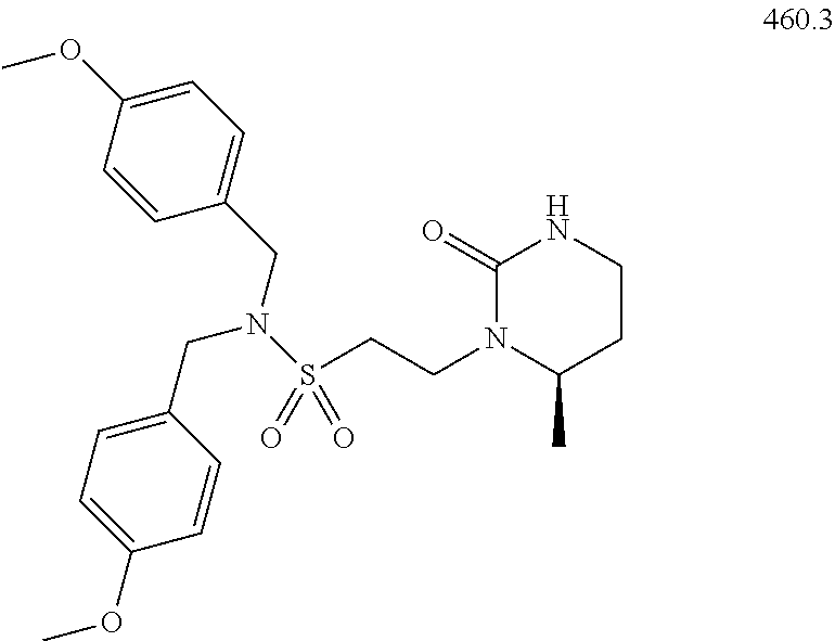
C1=C(OC)C=CC(CN(S(=O)(CCN2C(C)CCNC2=O)=O)CC2=CC=C(OC)C=C2)=C1
